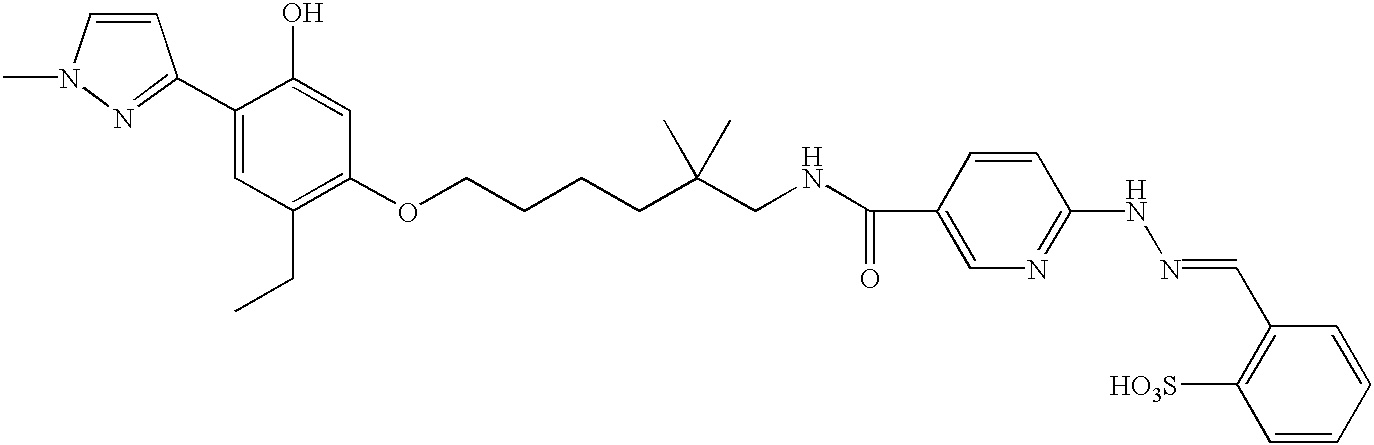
C1(C2=NN(C)C=C2)=CC(CC)=C(OCCCCC(CNC(C2=CN=C(NN=CC3=C([HO3S])C=CC=C3)C=C2)=O)(C)C)C=C1O
